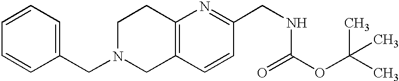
C1N(CC2=CC=CC=C2)CC2=C(C1)N=C(CNC(OC(C)(C)C)=O)C=C2
